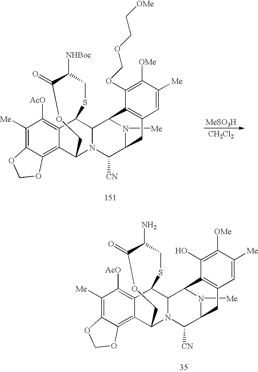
C12=C3C(=C([Me])C([AcO])=C1C1C4N(C2COC(=O)C([NHBoc])CS1)C([CN])C1N([Me])C4C2=C(C1)C=C([Me])C([OMe])=C2OCOCC[OMe])OCO3.[CH2Cl2].C12=C3C(=C([Me])C([AcO])=C1C1C4N(C2COC(=O)C(N)CS1)C([CN])C1N([Me])C4C2=C(C1)C=C([Me])C([OMe])=C2O)OCO3
